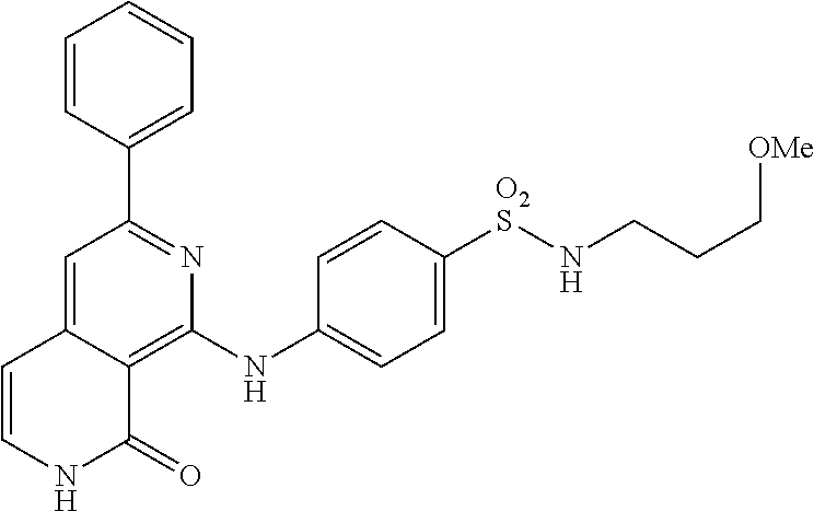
C1(C2=NC(NC3=CC=C([O2S]NCCC[OMe])C=C3)=C3C(=C2)C=CNC3=O)=CC=CC=C1
